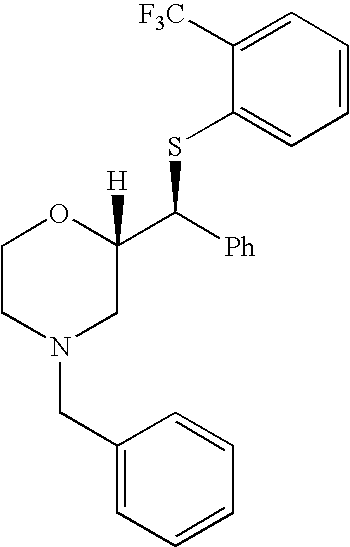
C1CN(CC2=CC=CC=C2)CC(C([Ph])SC2=CC=CC=C2[F3C])([H])O1
